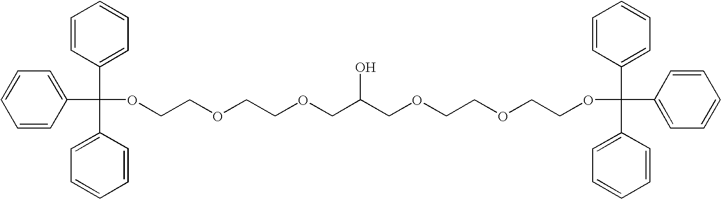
C1(C(C2=CC=CC=C2)(OCCOCCOCC(COCCOCCOC(C2=CC=CC=C2)(C2=CC=CC=C2)C2=CC=CC=C2)O)C2=CC=CC=C2)=CC=CC=C1
